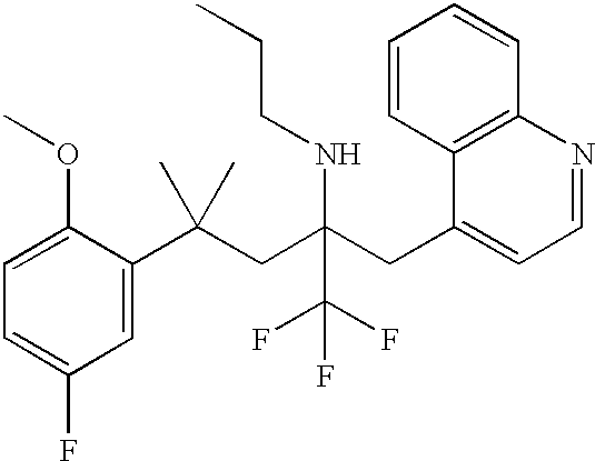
C1(C(CC(CC2=CC=NC3=C2C=CC=C3)(NCCC)C(F)(F)F)(C)C)=CC(F)=CC=C1OC
